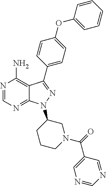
N1=CN=C2C(=C1N)C(C1=CC=C(OC3=CC=CC=C3)C=C1)=NN2C1CCCN(C(=O)C2=CN=CN=C2)C1
